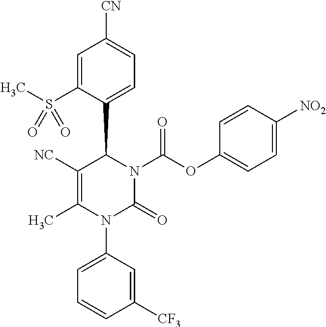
C1([NC])=C(C)N(C2=CC=CC([CF3])=C2)C(=O)N(C(OC2=CC=C([NO2])C=C2)=O)C1C1=CC=C([CN])C=C1S(C)(=O)=O
